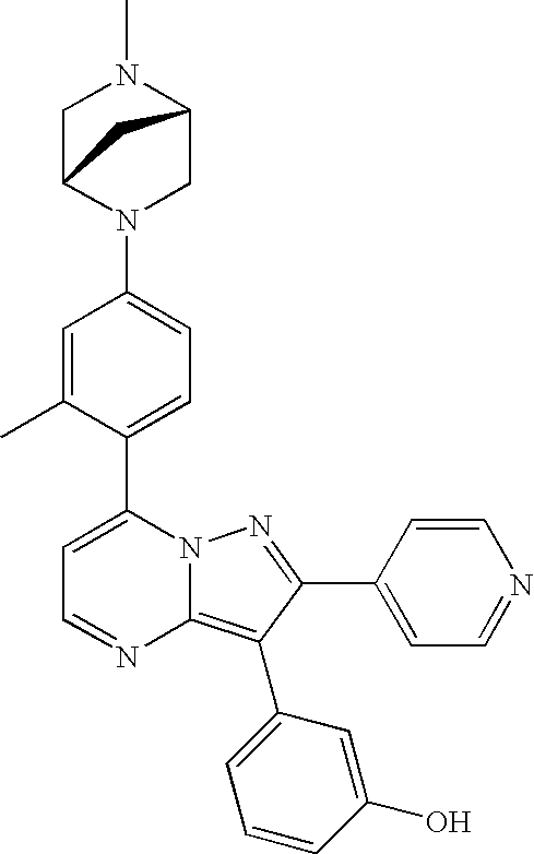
C1(C2=CC=C(N3CC4N(C)CC3C4)C=C2C)=CC=NC2=C(C3=CC=CC(O)=C3)C(C3=CC=NC=C3)=NN12
